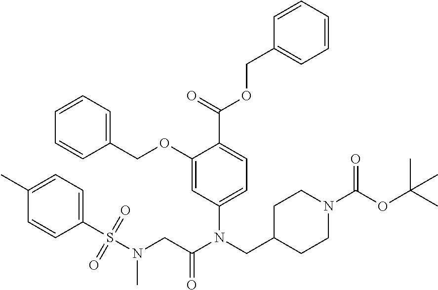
C1(C)=CC=C(S(N(CC(N(CC2CCN(C(OC(C)(C)C)=O)CC2)C2=CC=C(C(OCC3=CC=CC=C3)=O)C(OCC3=CC=CC=C3)=C2)=O)C)(=O)=O)C=C1
